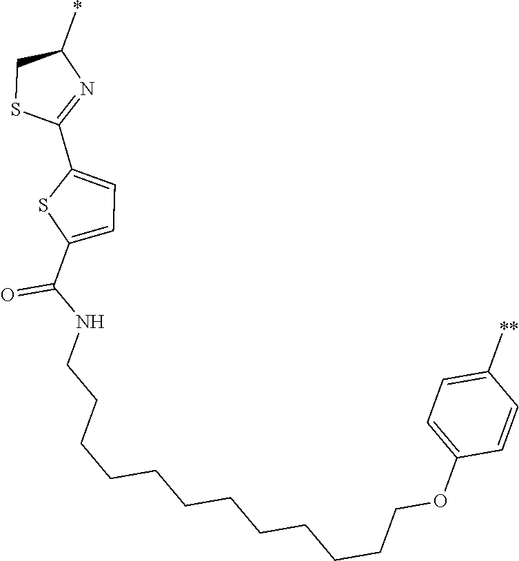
C1(C(NCCCCCCCCCCCCOC2=CC=C([**])C=C2)=O)=CC=C(C2=NC(*)CS2)S1
